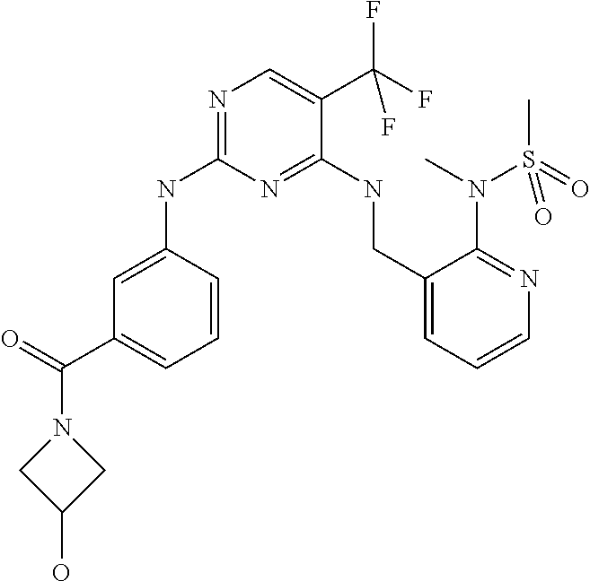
C1=C(NC2=NC=C(C(F)(F)F)C(NCC3=CC=CN=C3N(C)S(=O)(=O)C)=N2)C=CC=C1C(=O)N1CC(O)C1
